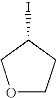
O1CCC(I)C1
